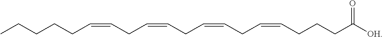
CCCCCC=CCC=CCC=CCC=CCCCC([OH])=O
